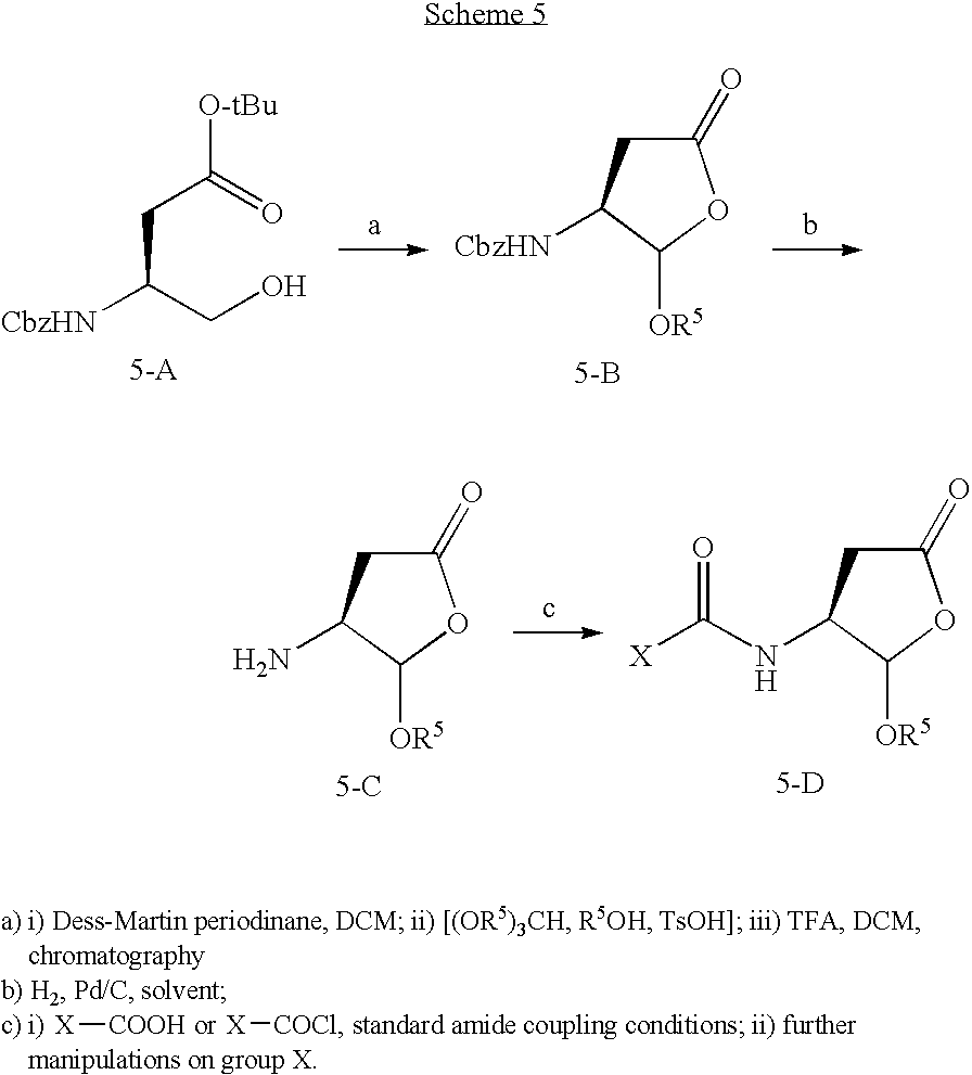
C(C(CO)[CbzHN])C(=O)[O-tBu].C1(=O)CC([CbzHN])C([OR5])O1.[5-B].C1(=O)CC(NC([X])=O)C([OR5])O1.[5-D].C1(=O)CC(N)C([OR5])O1.[5-C].[X][COOH].[X][COCl]
